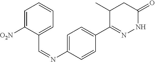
C1(C=NC2=CC=C(C3=NNC(=O)CC3C)C=C2)=CC=CC=C1[O2N]
